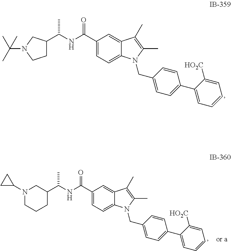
C(C1=CC=C2C(=C1)C(C)=C(C)N2CC1=CC=C(C2=CC=CC=C2[HO2C])C=C1)(NC(C1CN(C2CC2)CCC1)C)=O.C(C1=CC=C2C(=C1)C(C)=C(C)N2CC1=CC=C(C2=CC=CC=C2[HO2C])C=C1)(NC(C1CCN(C(C)(C)C)C1)C)=O
